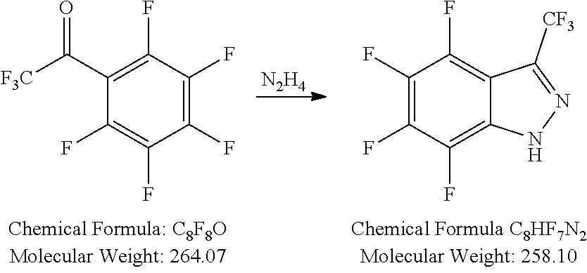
[N2H4].C12=C(F)C(F)=C(F)C(F)=C1C([CF3])=NN2.C1(F)=C(F)C(F)=C(C([F3C])=O)C(F)=C1F
